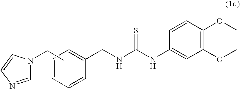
C1(CNC(NC2=CC(OC)=C(OC)C=C2)=S)=CC=CC=C1.CCN1C=NC=C1
